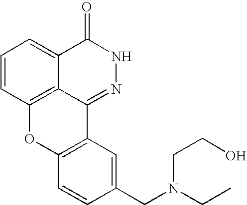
C1=CC2=C3C(=C1)C(=O)NN=C3C1=C(O2)C=CC(CN(CCO)CC)=C1
